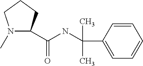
N1(C)C(C(NC(C)(C)C2=CC=CC=C2)=O)CCC1
